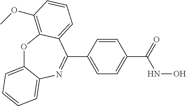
O1C2=CC=CC=C2N=C(C2=CC=C(C(NO)=O)C=C2)C2=CC=CC(OC)=C12
